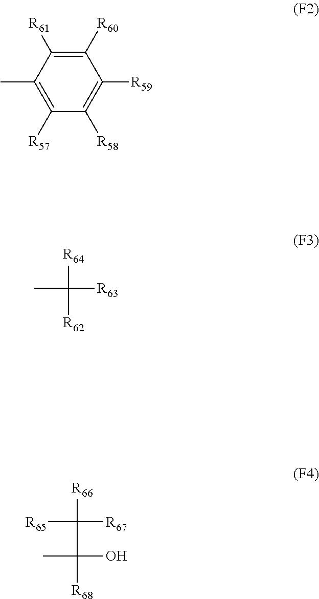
C1([R60])=C([R61])C(C)=C([R57])C([R58])=C1[R59].[R64]C(C)([R63])[R62].C([R66])([R65])([R67])C(C)(O)[R68]
